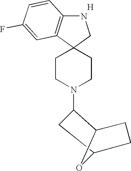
C1CN(C2CC3CCC2O3)CCC12CNC1=C2C=C(F)C=C1.[H]
